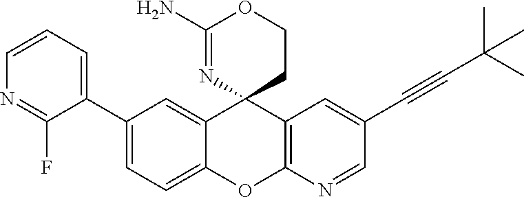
C1(C2=CC=C3C(=C2)C2(C4=C(O3)N=CC(C#CC(C)(C)C)=C4)CCOC(N)=N2)=CC=CN=C1F
